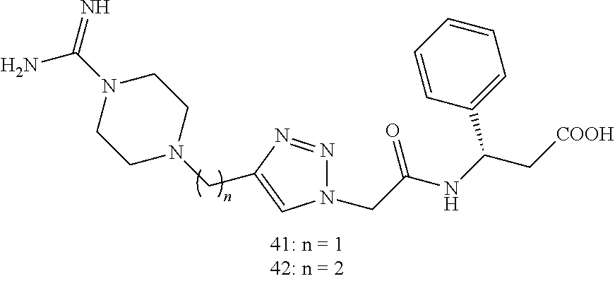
C1N(CC2=CN(CC(NC(C[COOH])C3=CC=CC=C3)=O)N=N2)CCN(C(N)=N)C1
